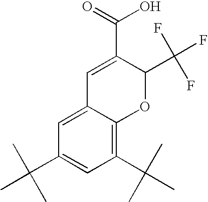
C1(C(C)(C)C)=CC(C(C)(C)C)=C2C(=C1)C=C(C(=O)O)C(C(F)(F)F)O2
